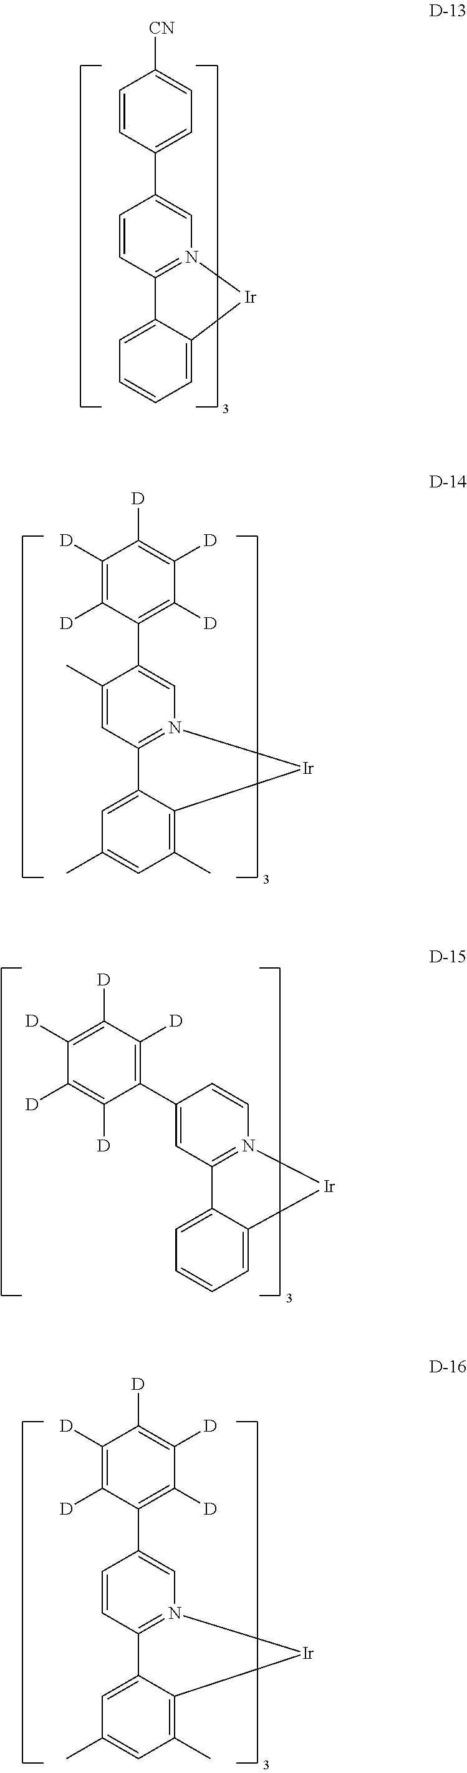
C1([D])=C([D])C(C2=CN3=C(C=C2C)C2=CC(C)=CC(C)=C2[Ir]3)=C([D])C([D])=C1[D].C1([D])=C([D])C(C2=CN3=C(C=C2)C2=CC(C)=CC(C)=C2[Ir]3)=C([D])C([D])=C1[D].C1=CC(C2=CN3=C(C=C2)C2=CC=CC=C2[Ir]3)=CC=C1[CN].C1(C2=C([D])C([D])=C([D])C([D])=C2[D])=CC2=N(C=C1)[Ir]C1=CC=CC=C21
